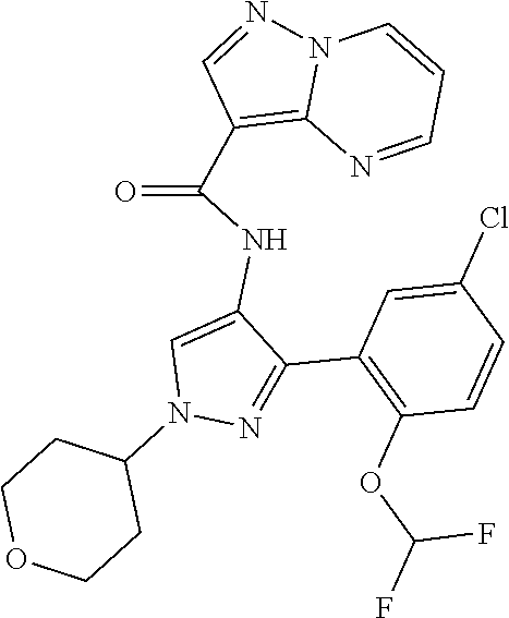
N12C(=C(C(NC3=CN(C4CCOCC4)N=C3C3=C(OC(F)F)C=CC(Cl)=C3)=O)C=N1)N=CC=C2
